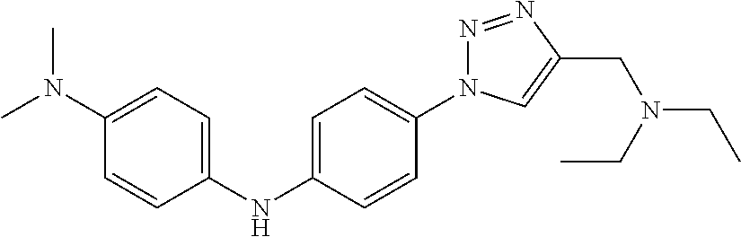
C1=C(NC2=CC=C(N(C)C)C=C2)C=CC(N2N=NC(CN(CC)CC)=C2)=C1
